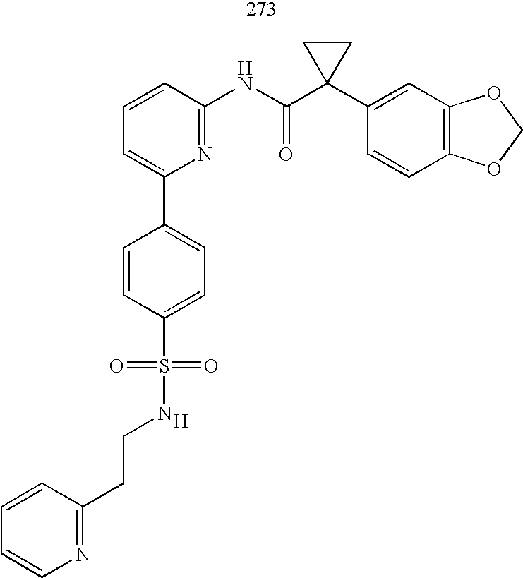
[H].C1=C(C2=CC=C(S(=O)(=O)NCCC3=NC=CC=C3)C=C2)N=C(NC(C2(C3=CC4=C(C=C3)OCO4)CC2)=O)C=C1
